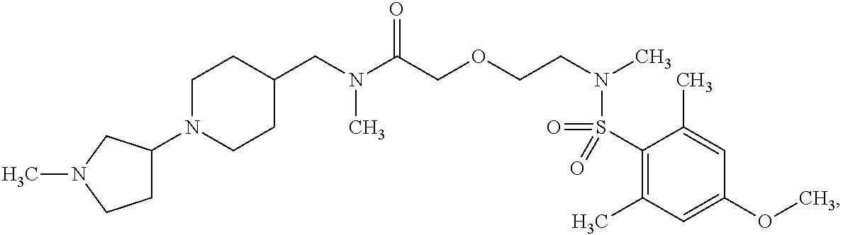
C1(CN(C(COCCN(C)S(=O)(C2=C(C)C=C(OC)C=C2C)=O)=O)C)CCN(C2CCN(C)C2)CC1
